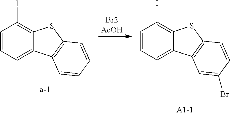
C1=CC=C2C(=C1I)SC1=C2C=C(Br)C=C1.C1=CC=C2C(=C1I)SC1=C2C=CC=C1
